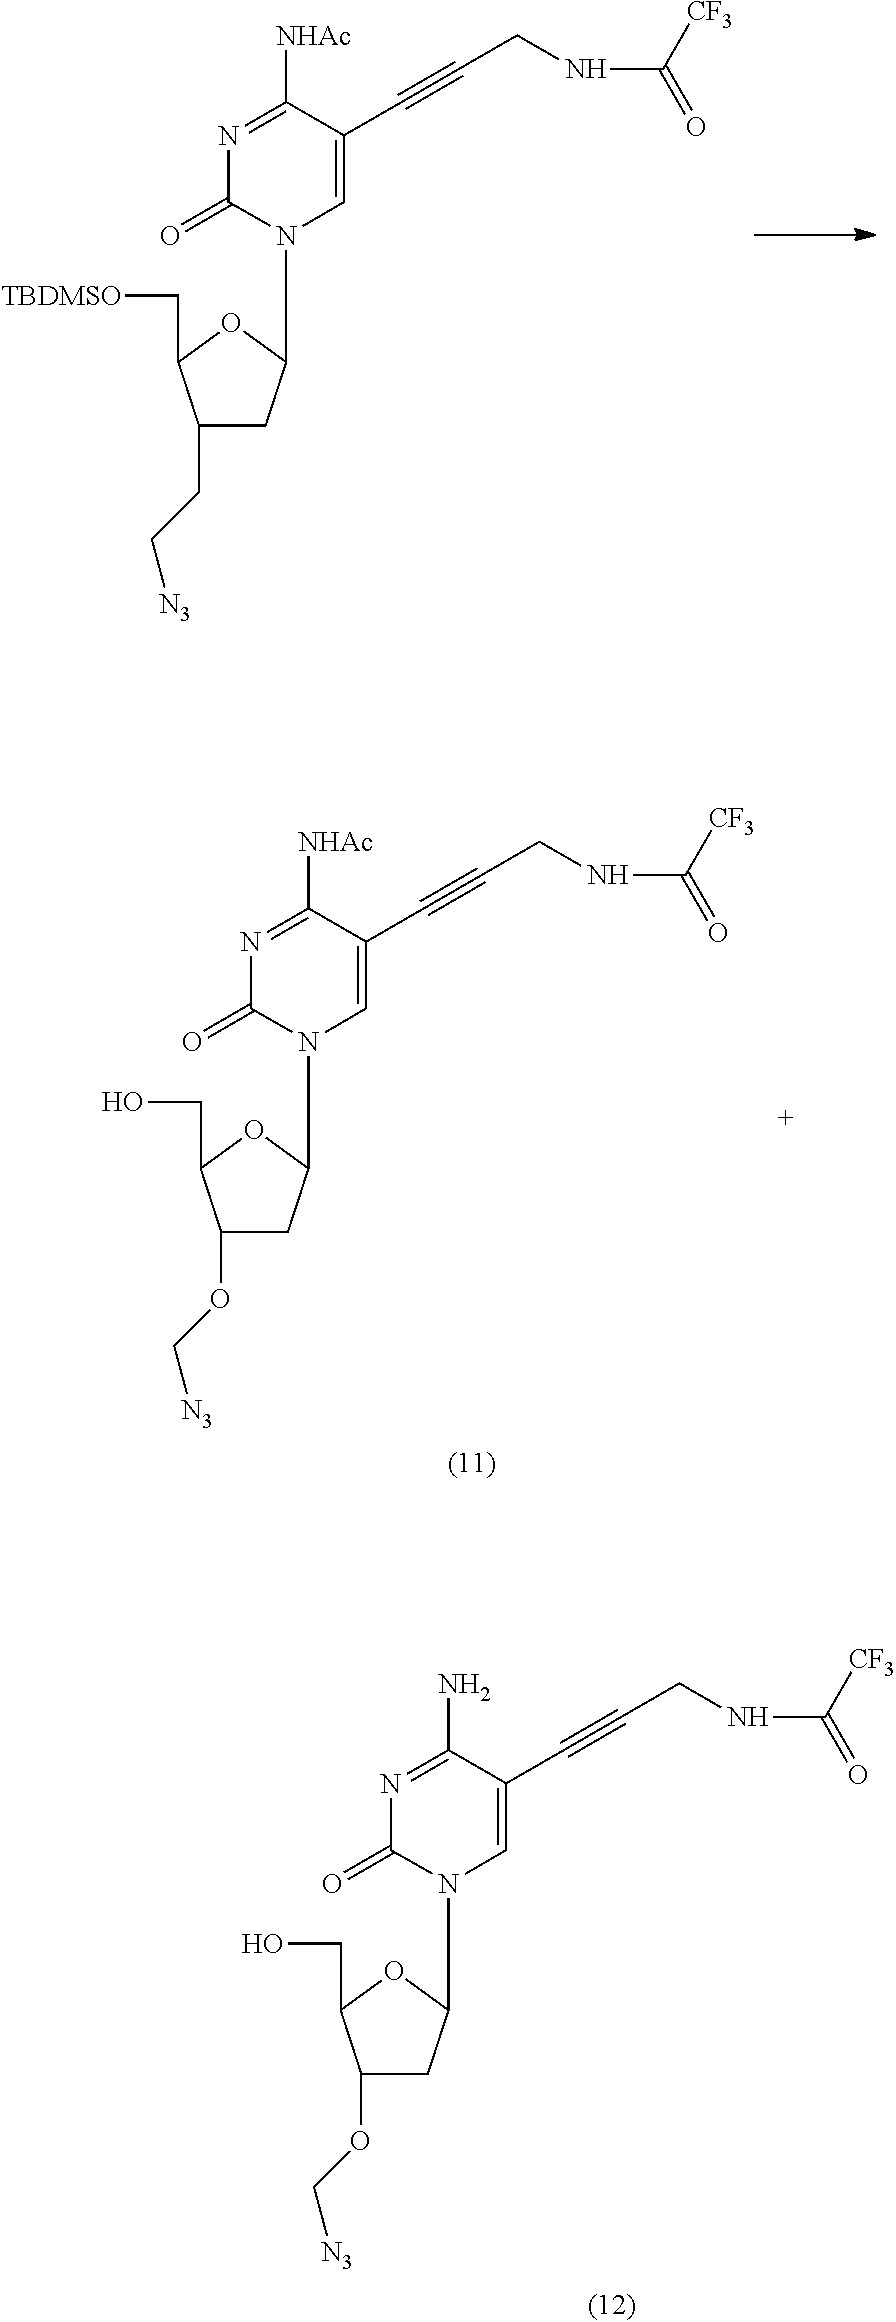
C1(CC[N3])CC(N2C=C(C#CCNC([CF3])=O)C([NHAc])=NC2=O)OC1C[TBDMSO].C1(OC[N3])CC(N2C=C(C#CCNC([CF3])=O)C([NHAc])=NC2=O)OC1CO.C1(OC[N3])CC(N2C=C(C#CCNC([CF3])=O)C(N)=NC2=O)OC1CO
